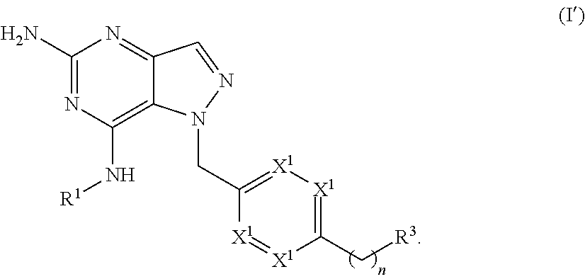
C12=NC(N)=NC(N[R1])=C1N(CC1=[X1][X1]=C(C[R3])[X1]=[X1]1)N=C2
